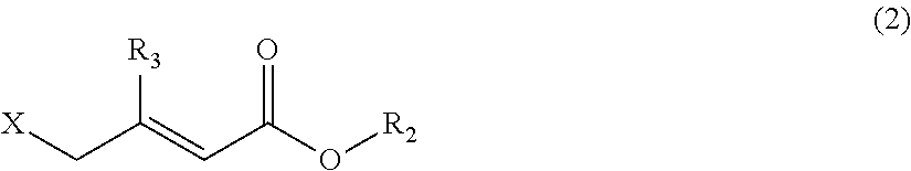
[X]CC(=CC(=O)O[R2])[R3]
